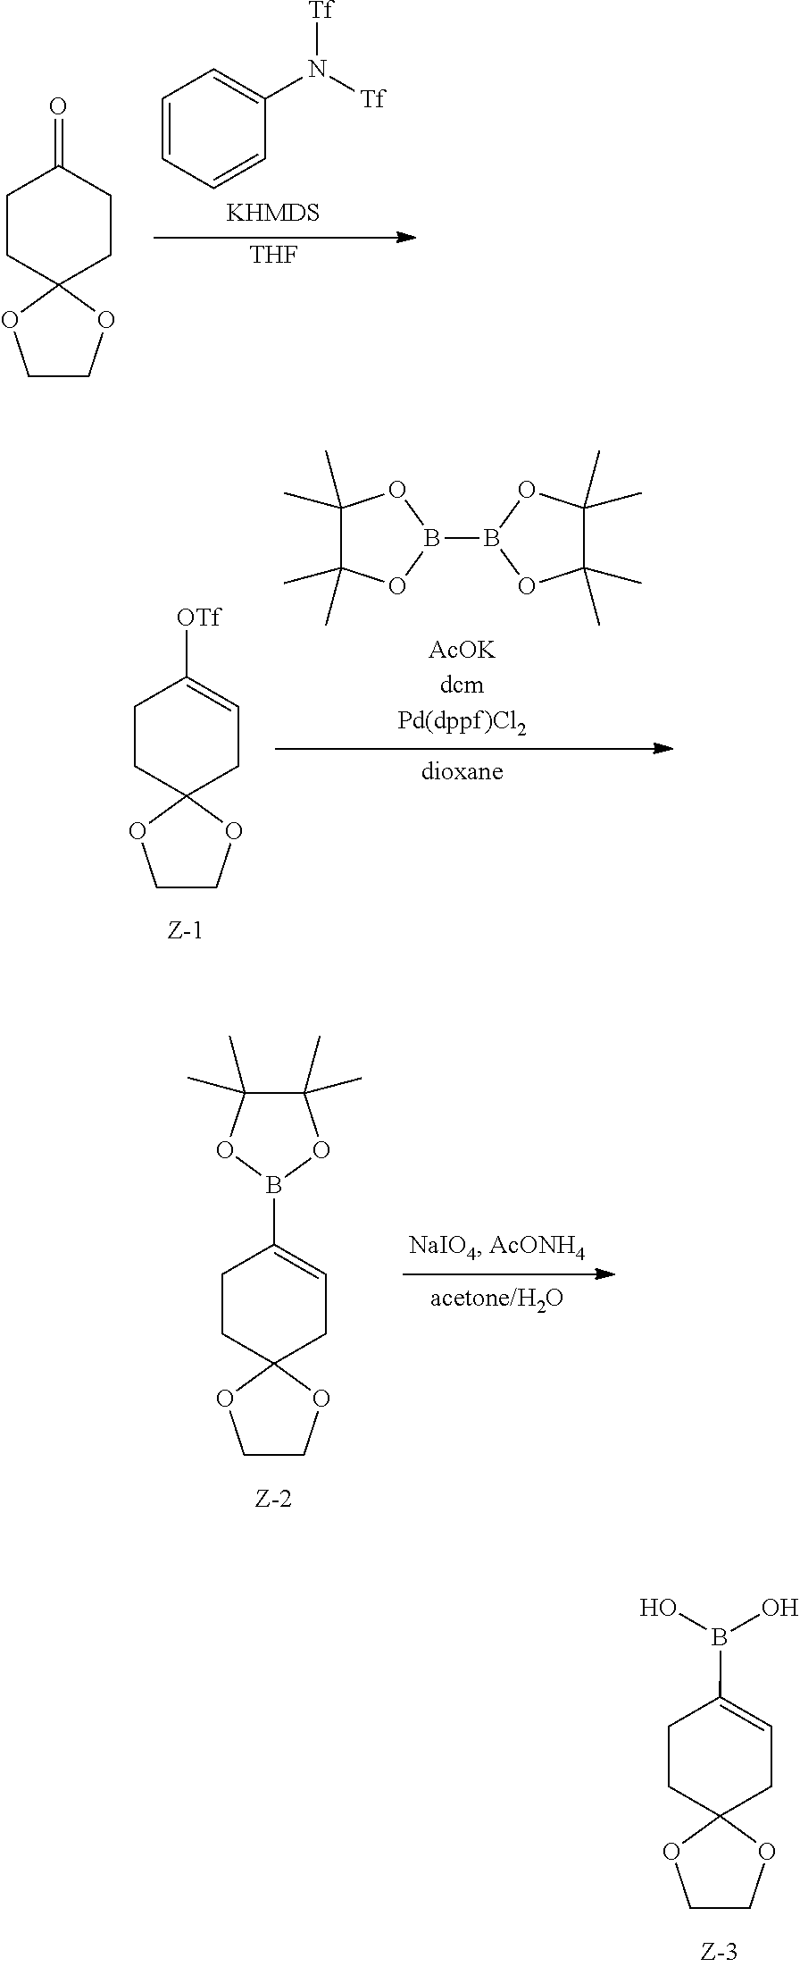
C1=CC=CC(N([Tf])[Tf])=C1.[THF].C1COC2(O1)CCC(=O)CC2.C1(C)(C)C(C)(C)OB(B2OC(C)(C)C(C)(C)O2)O1.C1COC2(O1)CC=C([OTf])CC2.C1COC2(O1)CC=C(B(O)O)CC2.C1COC2(O1)CC=C(B1OC(C)(C)C(C)(C)O1)CC2
